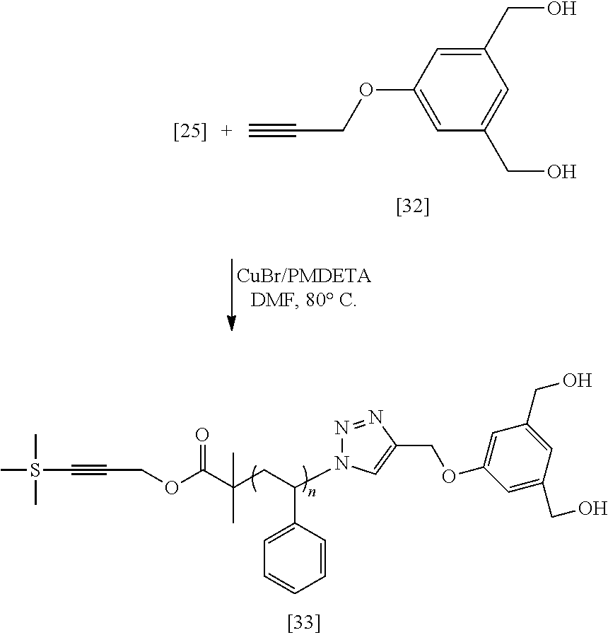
CS(C#CCOC(C(CC(C1=CC=CC=C1)N1N=NC(COC2=CC(CO)=CC(CO)=C2)=C1)(C)C)=O)(C)C.C1(CO)=CC(OCC#[C+])=CC(CO)=C1
